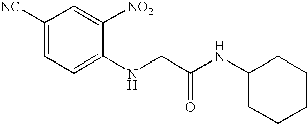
C1=C(NCC(NC2CCCCC2)=O)C([NO2])=CC([NC])=C1
